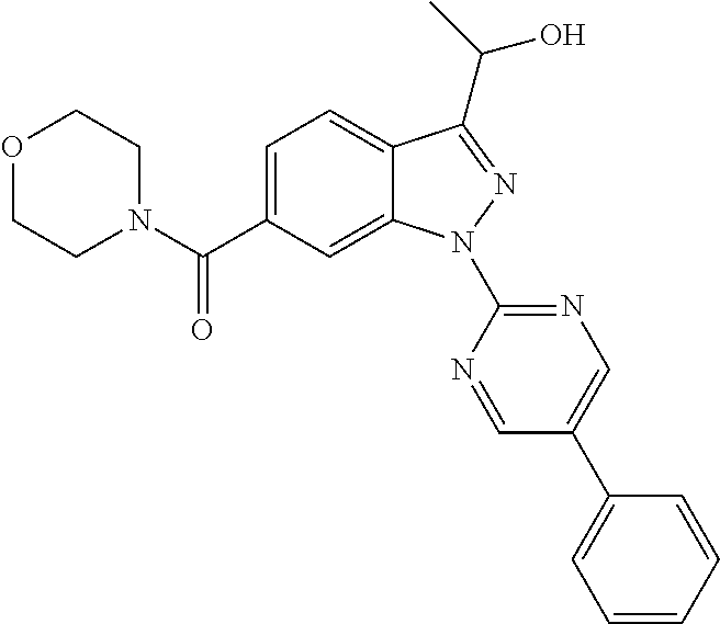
C12=CC=C(C(N3CCOCC3)=O)C=C1N(C1=NC=C(C3=CC=CC=C3)C=N1)N=C2C(C)O
